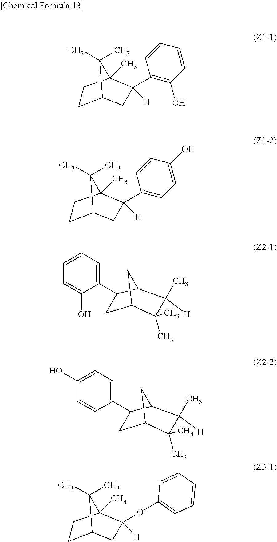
C1(C2=CC=CC=C2O)CC2C(C)(C)C([H])(C)C1C2.O(C1=CC=CC=C1)C1([H])CC2CCC1(C)C2(C)C.C1(C2=CC=C(O)C=C2)CC2C(C)(C)C([H])(C)C1C2.C1(C2([H])CC3CCC2(C)C3(C)C)=C(O)C=CC=C1.C1(C2([H])CC3CCC2(C)C3(C)C)=CC=C(O)C=C1
